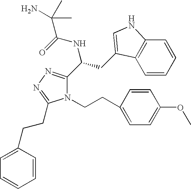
N1(CCC2=CC=C(OC)C=C2)C(C(CC2=CNC3=C2C=CC=C3)NC(=O)C(C)(N)C)=NN=C1CCC1=CC=CC=C1
